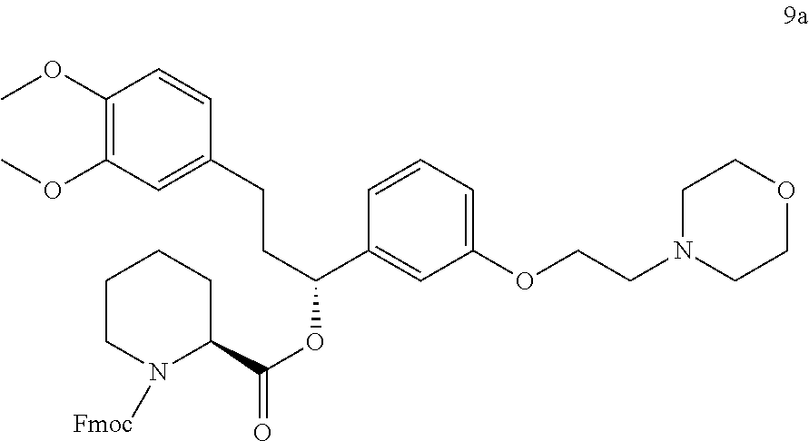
C1=CC(CCC(OC(=O)C2N([Fmoc])CCCC2)C2=CC(OCCN3CCOCC3)=CC=C2)=CC(OC)=C1OC
